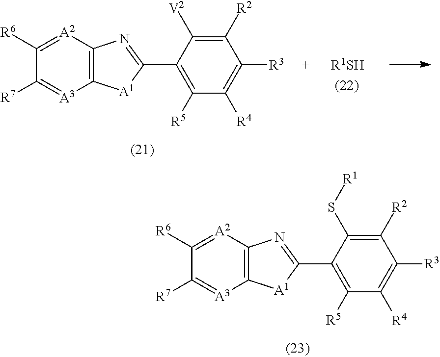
C12=C([A2]=C([R6])C([R7])=[A3]1)N=C(C1=C([R5])C([R4])=C([R3])C([R2])=C1S[R1])[A1]2.C12=C([A2]=C([R6])C([R7])=[A3]1)N=C(C1=C([R5])C([R4])=C([R3])C([R2])=C1[V2])[A1]2.[R1SH]
